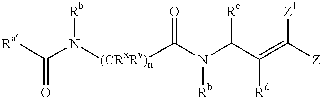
[Ra]C(N([(CRxRy)n]C(N(C(C(=C([Z])[Z1])[Rd])[Rc])[Rb])=O)[Rb])=O
